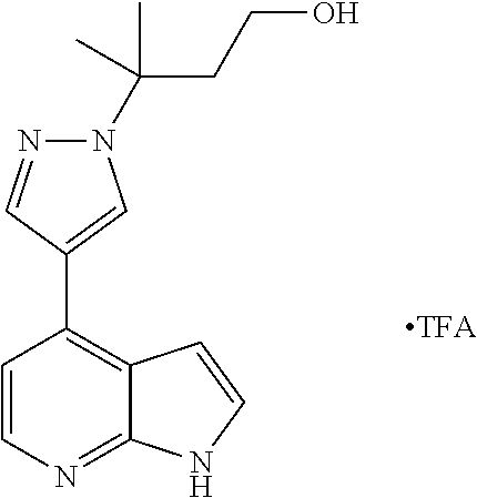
C1=CN=C2C(=C1C1=CN(C(CCO)(C)C)N=C1)C=CN2
